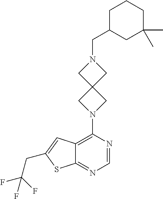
C12=C(N3CC4(C3)CN(CC3CCCC(C)(C)C3)C4)N=CN=C1SC(CC(F)(F)F)=C2
